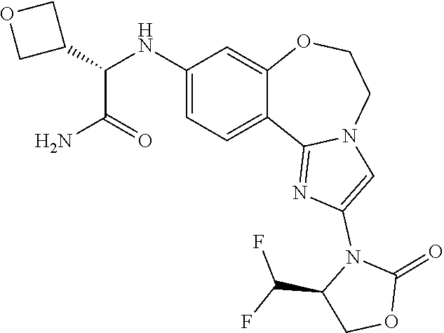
C(C1COC(=O)N1C1=CN2C(=N1)C1=CC=C(NC(C(N)=O)C3COC3)C=C1OCC2)(F)F
